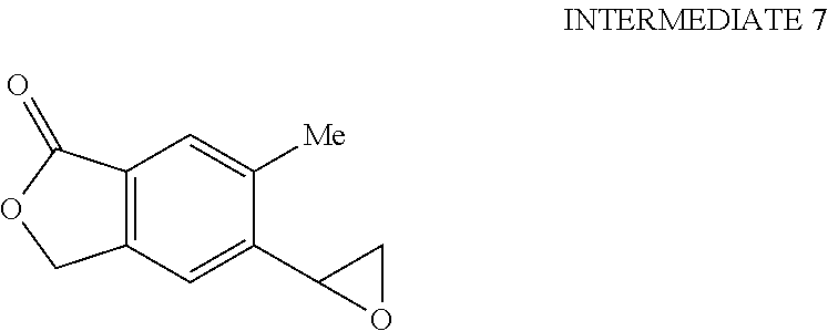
C12=C(C=C(C3OC3)C([Me])=C1)COC2=O
